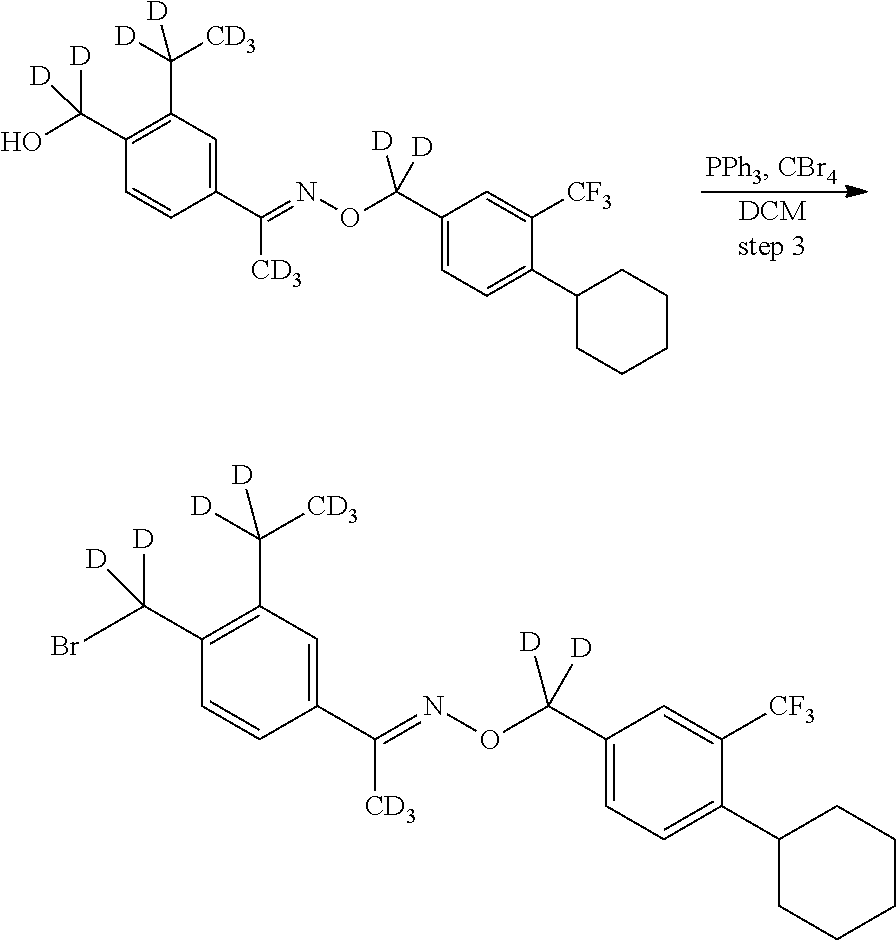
C(C1=CC(C([D])([CD3])[D])=C(C(O)([D])[D])C=C1)([CD3])=NOC(C1=CC=C(C2CCCCC2)C([CF3])=C1)([D])[D].C(C1=CC(C([D])([CD3])[D])=C(C(Br)([D])[D])C=C1)([CD3])=NOC(C1=CC=C(C2CCCCC2)C([CF3])=C1)([D])[D]
